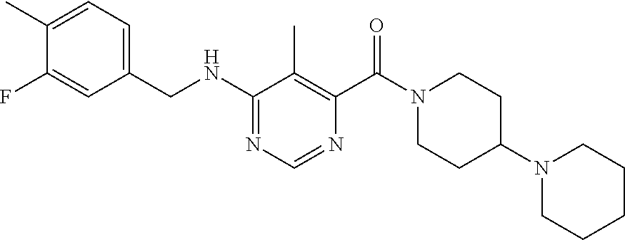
C1(C)=CC=C(CNC2=NC=NC(C(N3CCC(N4CCCCC4)CC3)=O)=C2C)C=C1F
